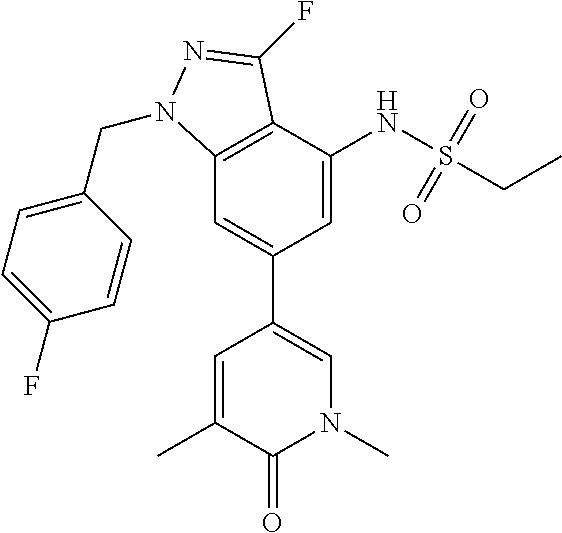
C1=C(C)C(=O)N(C)C=C1C1=CC2=C(C(NS(CC)(=O)=O)=C1)C(F)=NN2CC1=CC=C(F)C=C1
